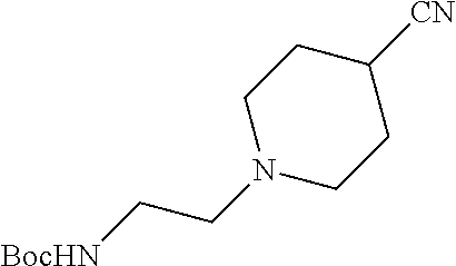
N1(CC[BocHN])CCC([CN])CC1
